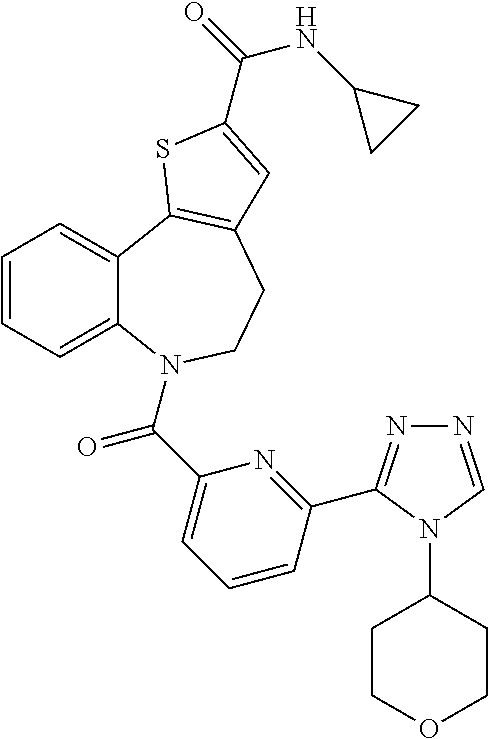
C1=CC=C2C(=C1)C1=C(CCN2C(C2=CC=CC(C3=NN=CN3C3CCOCC3)=N2)=O)C=C(C(=O)NC2CC2)S1
